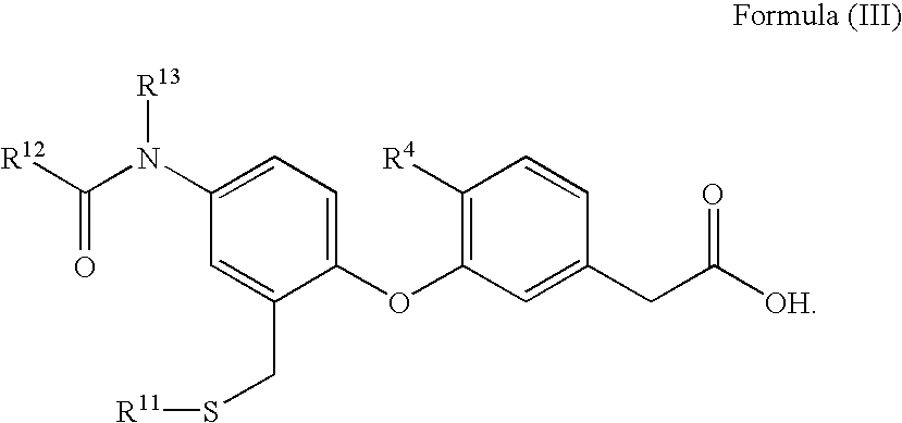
C1(OC2=C([R4])C=CC(CC([OH])=O)=C2)=CC=C(N([R13])C([R12])=O)C=C1CS[R11]
